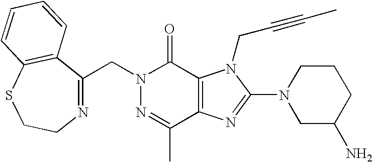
N1=C(C)C2=C(C(=O)N1CC1=NCCSC3=C1C=CC=C3)N(CC#CC)C(N1CC(N)CCC1)=N2
